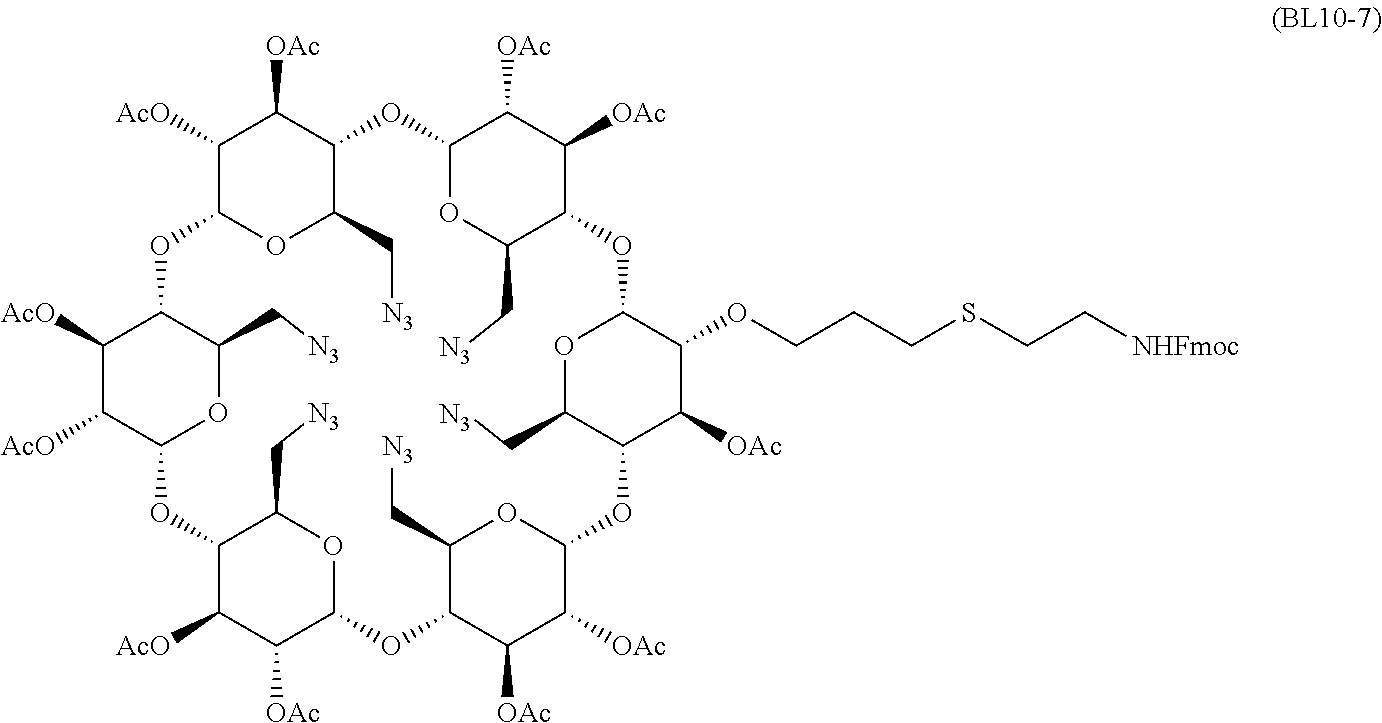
C1([AcO])C2OC(C[N3])C(C1[OAc])OC1OC(C[N3])C(C([OAc])C1[OAc])OC1C(OCCCSCC[NHFmoc])C([OAc])C(OC3C([OAc])C([OAc])C(OC4C([OAc])C([AcO])C(OC5C([AcO])C([AcO])C(O2)C(C[N3])O5)C(C[N3])O4)C(C[N3])O3)C(C[N3])O1
